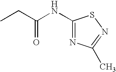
CCC(NC1=NC(C)=NS1)=O
